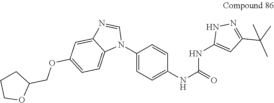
C1(N2C=NC3=CC(OCC4CCCO4)=CC=C23)=CC=C(NC(NC2=CC(C(C)(C)C)=NN2)=O)C=C1
